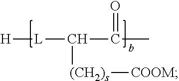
[H][L]C(C(C)=O)[(CH2)s][COOM]
